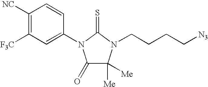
C1([NC])=C([F3C])C=C(N2C(=O)C([Me])([Me])N(CCCC[N3])C2=S)C=C1
